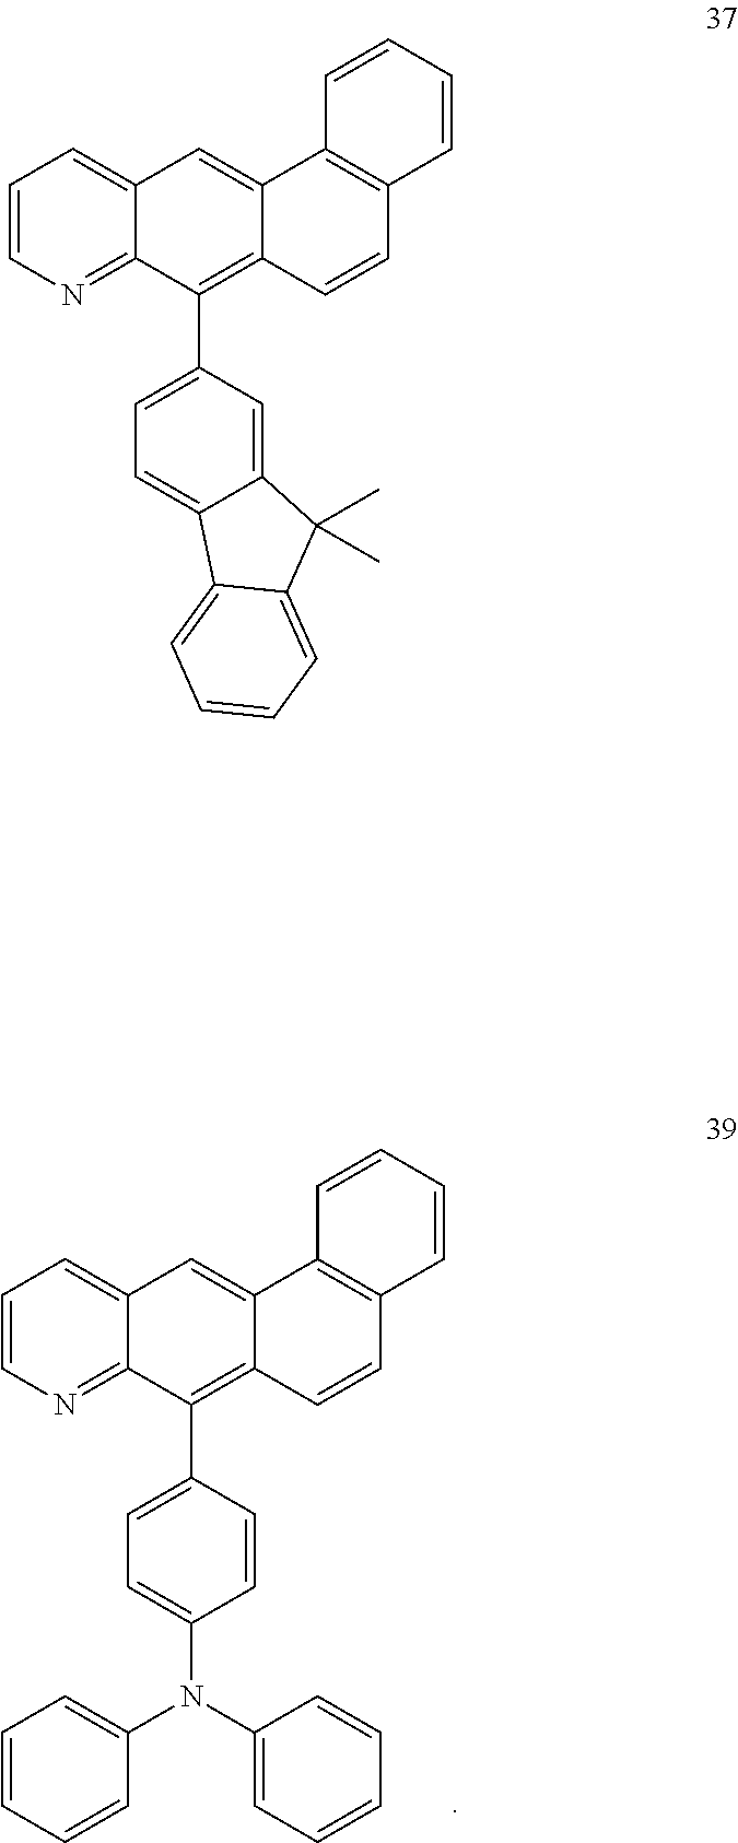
C1=CN=C2C(=C1)C=C1C(=C2C2=CC=C(N(C3=CC=CC=C3)C3=CC=CC=C3)C=C2)C=CC2=C1C=CC=C2.C1=CN=C2C(=C1)C=C1C(=C2C2=CC=C3C(=C2)C(C)(C)C2=CC=CC=C32)C=CC2=C1C=CC=C2
